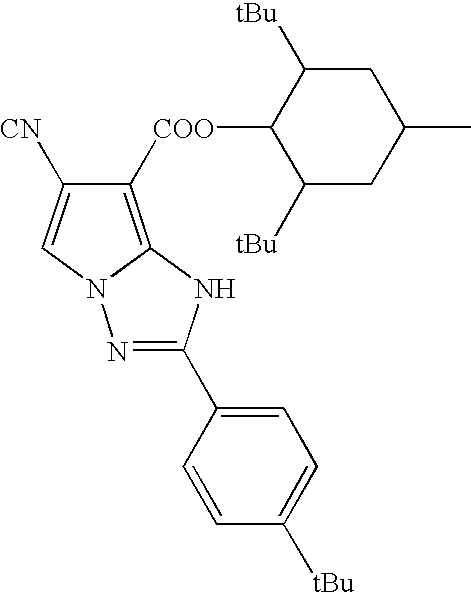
C1=CC([tBu])=CC=C1C1=NN2C(=C([COO]C3C([tBu])CC(C)CC3[tBu])C([CN])=C2)N1
